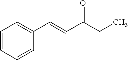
C1=CC=CC=C1C=CC(CC)=O
